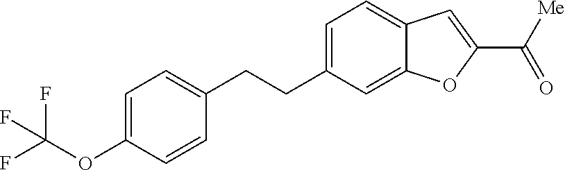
C1=C(CCC2=CC=C(OC(F)(F)F)C=C2)C=C2C(=C1)C=C(C(=O)[Me])O2
